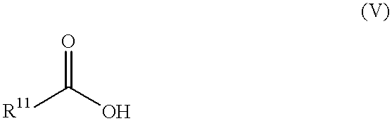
O=C([R11])O
